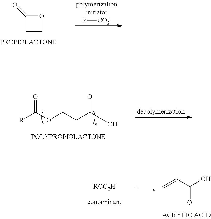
C1COC1=O.[R][CO2-].O=C(OCCC(O)=O)[R].[RCO2H].C=CC(O)=O
